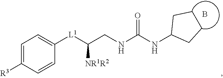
C(CNC(NC1CCCC1)=O)([L1]C1=CC=C([R3])C=C1)[NR1R2].B
